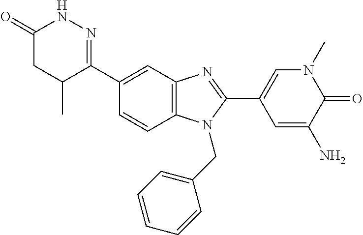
C12=C(C=C(C3=NNC(=O)CC3C)C=C1)N=C(C1=CN(C)C(=O)C(N)=C1)N2CC1=CC=CC=C1
